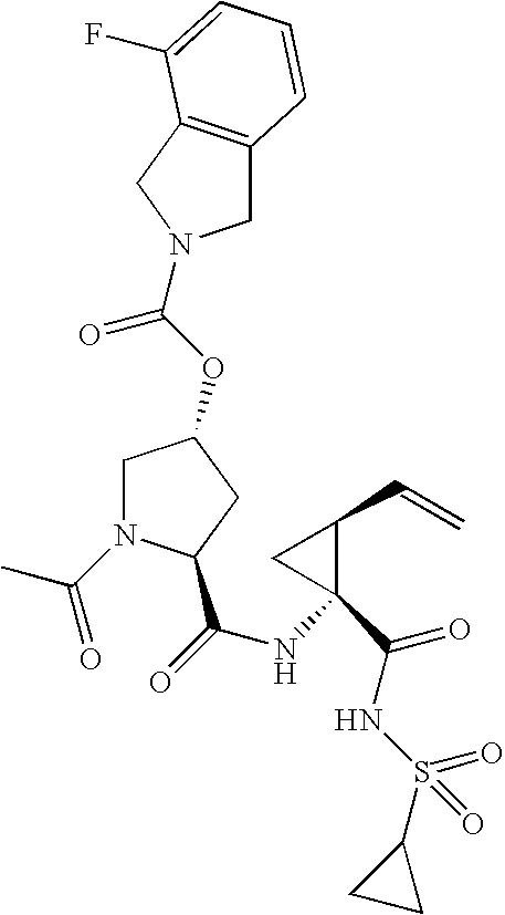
C1C2=C(CN1C(OC1CN(C(C)=O)C(C(=O)NC3(C(=O)NS(C4CC4)(=O)=O)C(C=C)C3)C1)=O)C(F)=CC=C2
